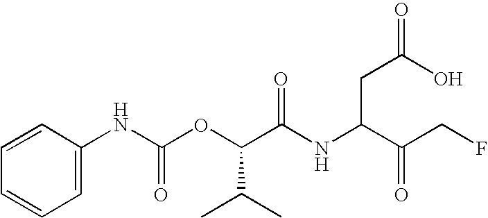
N(C(OC(C(NC(C(CF)=O)CC(O)=O)=O)C(C)C)=O)C1=CC=CC=C1
